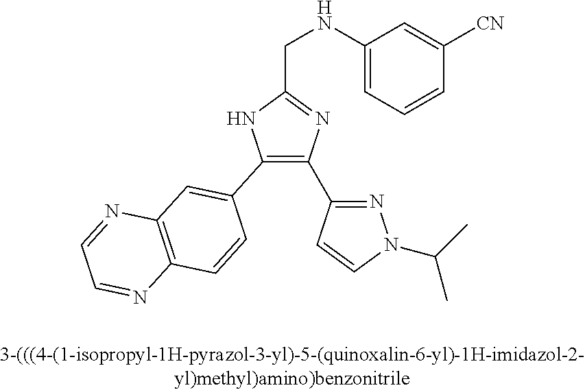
C1(C2=C(C3=NN(C(C)C)C=C3)N=C(CNC3=CC=CC([CN])=C3)N2)=CC2=C(C=C1)N=CC=N2
